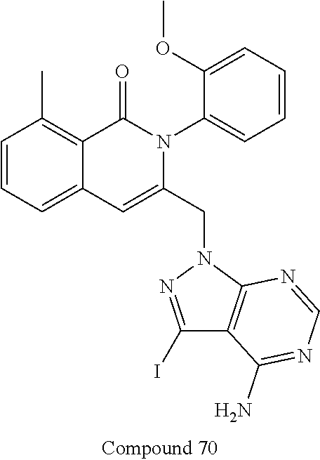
C1=CC=C2C(=C1C)C(=O)N(C1=CC=CC=C1OC)C(CN1N=C(I)C3=C1N=CN=C3N)=C2
